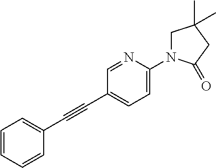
C1=CC=CC(C#CC2=CC=C(N3CC(C)(C)CC3=O)N=C2)=C1
